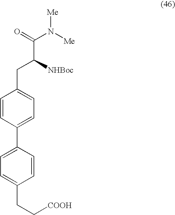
C1=CC(C2=CC=C(CC[COOH])C=C2)=CC=C1CC(C(N([Me])[Me])=O)[NHBoc]
